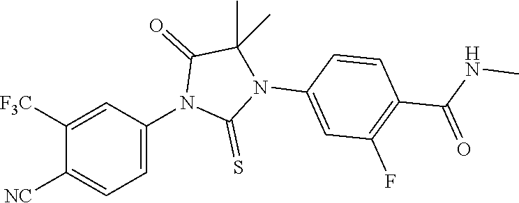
C1=C(N2C(=S)N(C3=CC(F)=C(C(NC)=O)C=C3)C(C)(C)C2=O)C=C([F3C])C([NC])=C1
